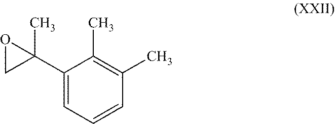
C1C(C2=CC=CC(C)=C2C)(C)O1
